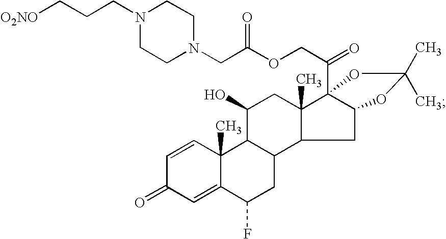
C1=CC2(C)C(=CC1=O)C(F)CC1C2C(O)CC2(C)C1CC1C2(C(COC(CN2CCN(CCC[O2NO])CC2)=O)=O)OC(C)(C)O1
